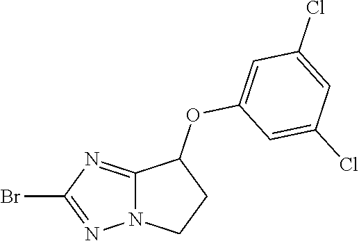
BrC1=NN2C(=N1)C(OC1=CC(Cl)=CC(Cl)=C1)CC2
